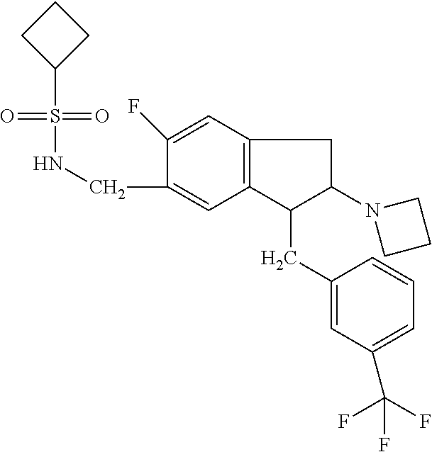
C(C1=CC2=C(C=C1F)CC(N1CCC1)C2CC1=CC(C(F)(F)F)=CC=C1)NS(=O)(=O)C1CCC1
